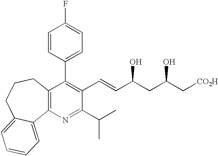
C12=C(CCCC3=CC=CC=C13)C(C1=CC=C(F)C=C1)=C(C=CC(CC(C[CO2H])O)O)C(C(C)C)=N2
